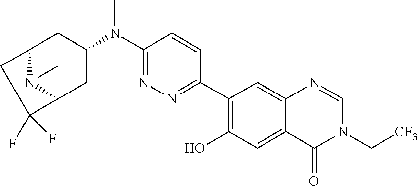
C1(N(C2=NN=C(C3=C(O)C=C4C(=C3)N=CN(C[CF3])C4=O)C=C2)C)CC2CC(F)(F)C(C1)N2C
